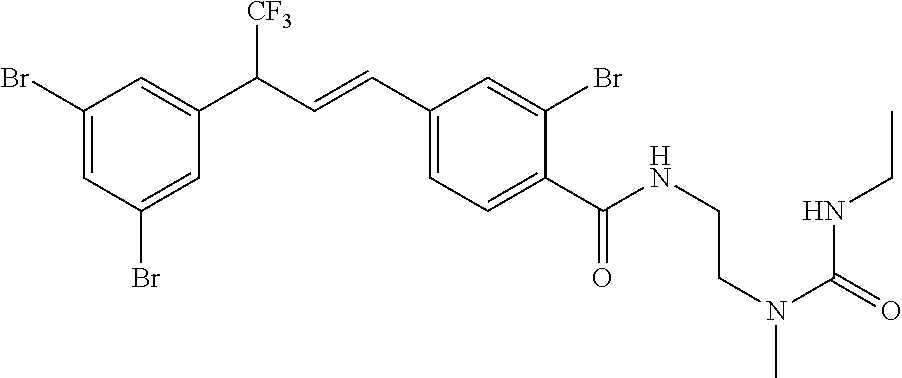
C1(Br)=CC(Br)=CC(C(C=CC2=CC=C(C(NCCN(C(NCC)=O)C)=O)C(Br)=C2)[CF3])=C1
